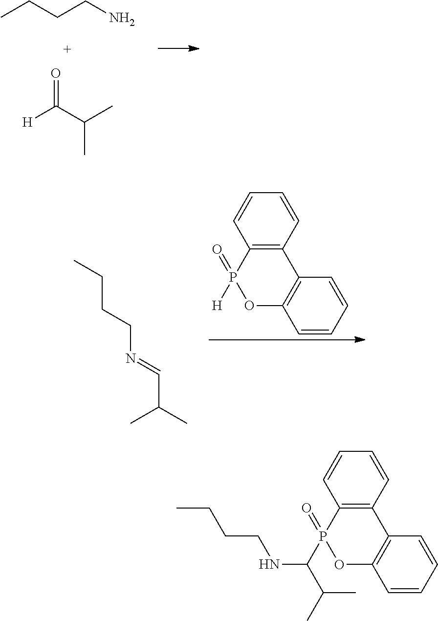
C(CCN=CC(C)C)C.C12=C(C=CC=C1)C1=C(OP2(=O)[H])C=CC=C1.C(CCN)C.[H]C(=O)C(C)C.C12=C(C=CC=C1)C1=C(OP2(=O)C(C(C)C)NCCCC)C=CC=C1
